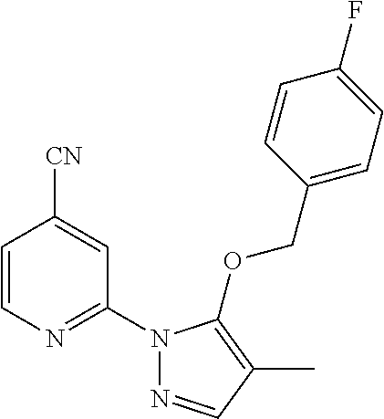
C1=CN=C(N2N=CC(C)=C2OCC2=CC=C(F)C=C2)C=C1[CN]
